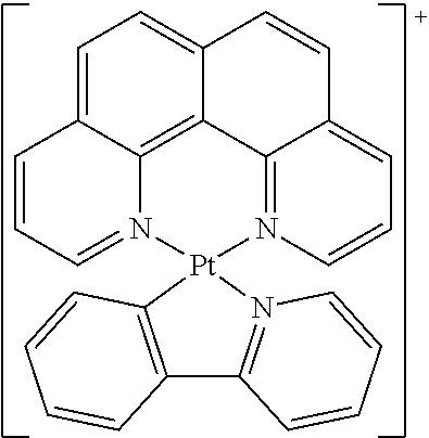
C1=C2C3=C4C(=C1)C=CC1=CC=CN(=C41)[Pt]1(N3=CC=C2)N2=C(C3=C1C=CC=C3)C=CC=C2
